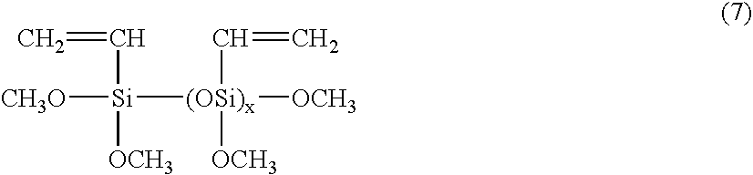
C=C[Si]([CH3O])([OCH3])[(OSi)x](C=C)([OCH3])[OCH3]
